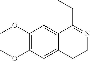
C1(OC)=C(OC)C=C2C(=C1)C(CC)=NCC2
